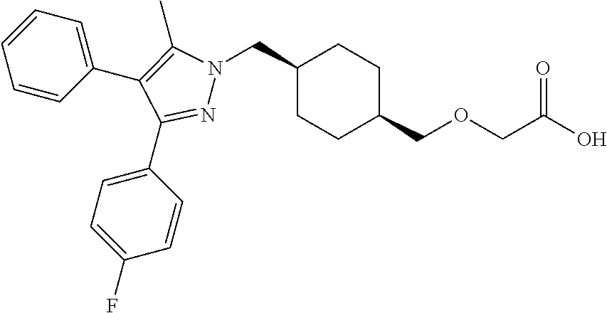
C1(CN2N=C(C3=CC=C(F)C=C3)C(C3=CC=CC=C3)=C2C)CCC(COCC(O)=O)CC1
